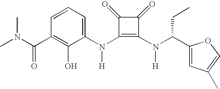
C(C1=C(O)C(N(C2=C(N(C(C3=CC(C)=CO3)CC)[H])C(=O)C2=O)[H])=CC=C1)(=O)N(C)C
